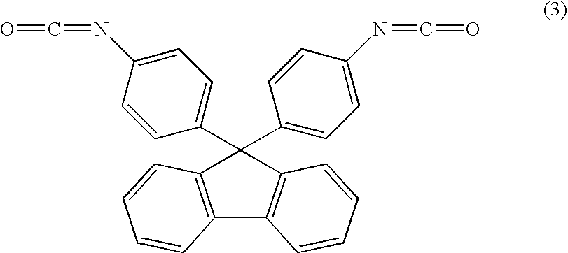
C12=C(C=CC=C1)C(C1=CC=C(N=C=O)C=C1)(C1=CC=C(N=C=O)C=C1)C1=C2C=CC=C1
